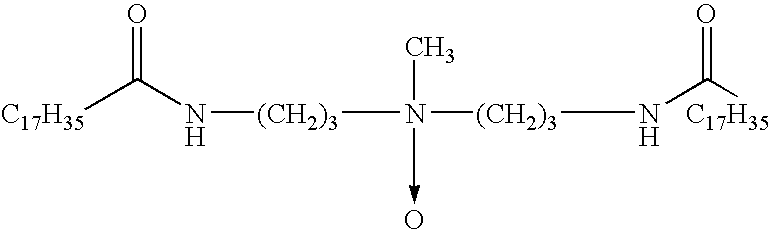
[C17H35]C(=O)N[(CH2)3]N(C)([(CH2)3]NC(=O)[C17H35])->O
